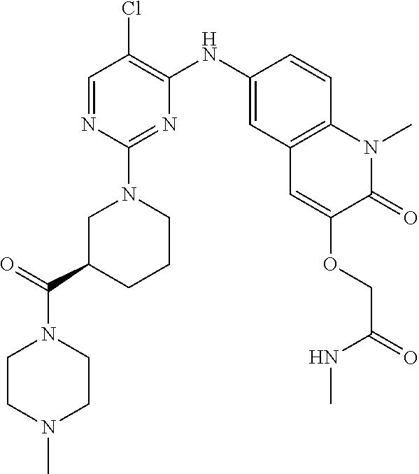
C1=NC(N2CC(C(=O)N3CCN(C)CC3)CCC2)=NC(NC2=CC3=C(C=C2)N(C)C(=O)C(OCC(=O)NC)=C3)=C1Cl
